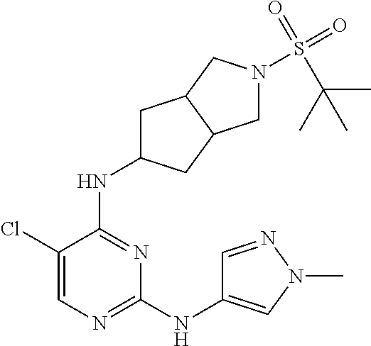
C1C(NC2=NC(NC3=CN(C)N=C3)=NC=C2Cl)CC2C1CN(S(C(C)(C)C)(=O)=O)C2
